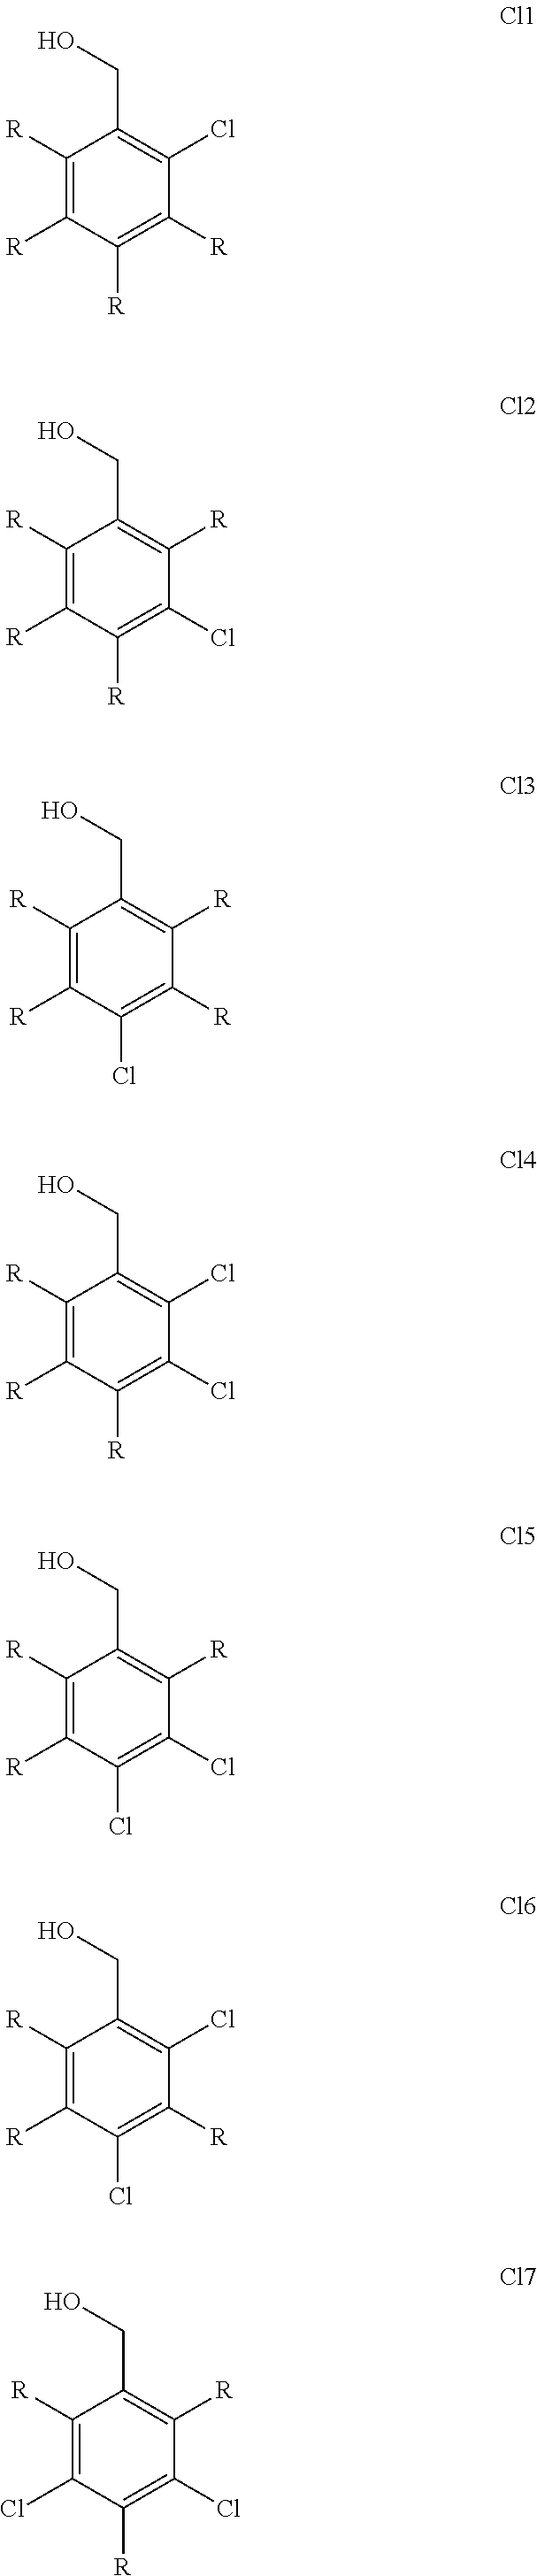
C1([R])=C([R])C([R])=C([R])C(Cl)=C1CO.C1([R])=C([R])C([R])=C(Cl)C([R])=C1CO.C1([R])=C([R])C(Cl)=C([R])C([R])=C1CO.C1([R])=C([R])C([R])=C(Cl)C(Cl)=C1CO.C1([R])=C([R])C(Cl)=C(Cl)C([R])=C1CO.C1([R])=C([R])C(Cl)=C([R])C(Cl)=C1CO.C1([R])=C(Cl)C([R])=C(Cl)C([R])=C1CO
